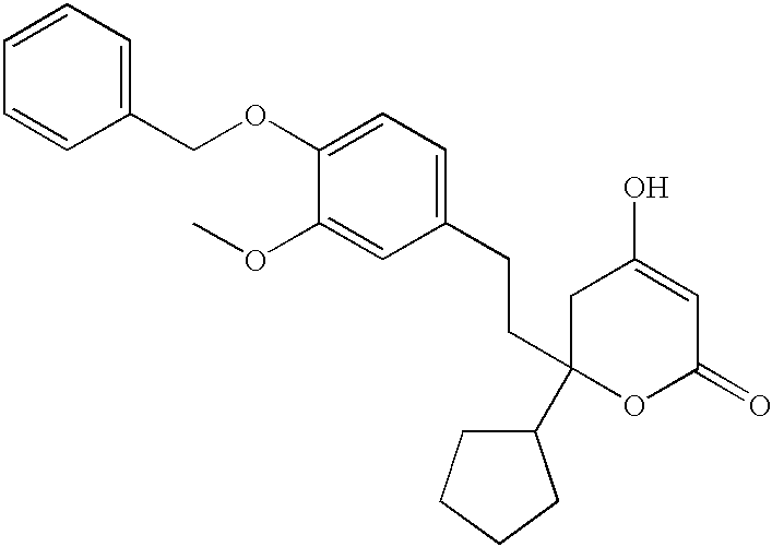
C1C(C2CCCC2)(CCC2=CC=C(OCC3=CC=CC=C3)C(OC)=C2)OC(=O)C=C1O
